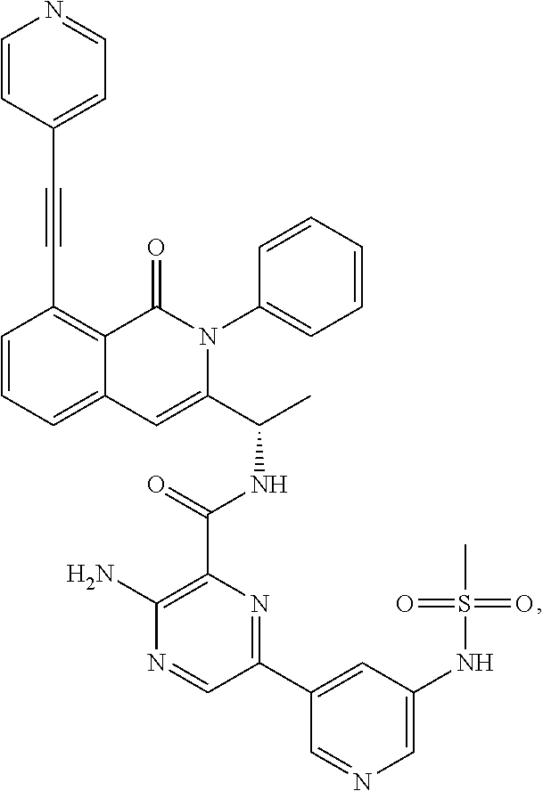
C1=CC=C2C(=C1C#CC1=CC=NC=C1)C(=O)N(C1=CC=CC=C1)C(C(C)NC(=O)C1=C(N)N=CC(C3=CC(NS(=O)(=O)C)=CN=C3)=N1)=C2
